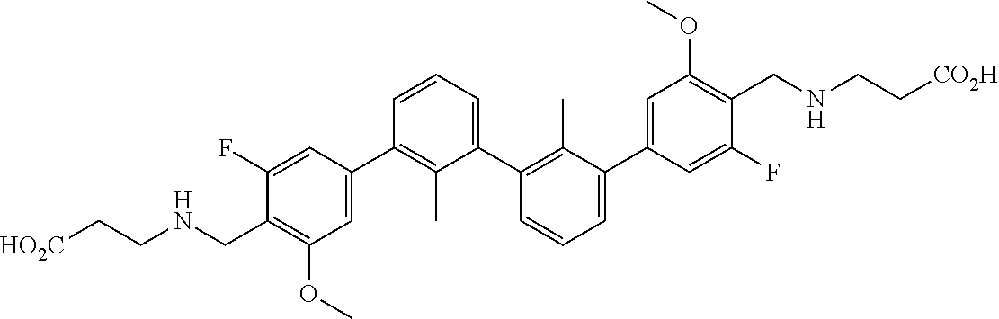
C1(C2=CC(OC)=C(CNCC[HO2C])C(F)=C2)=C(C)C(C2=C(C)C(C3=CC(OC)=C(CNCC[CO2H])C(F)=C3)=CC=C2)=CC=C1
